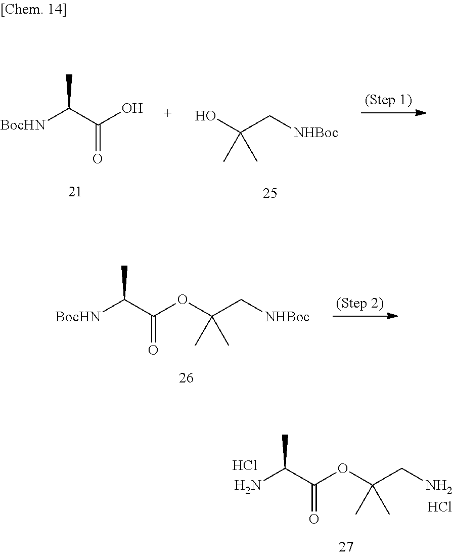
C(C[NHBoc])(OC(C([BocHN])C)=O)(C)C.C(CN)(OC(C(N)C)=O)(C)C.Cl.Cl.C([BocHN])(C(O)=O)C.OC(C[NHBoc])(C)C
